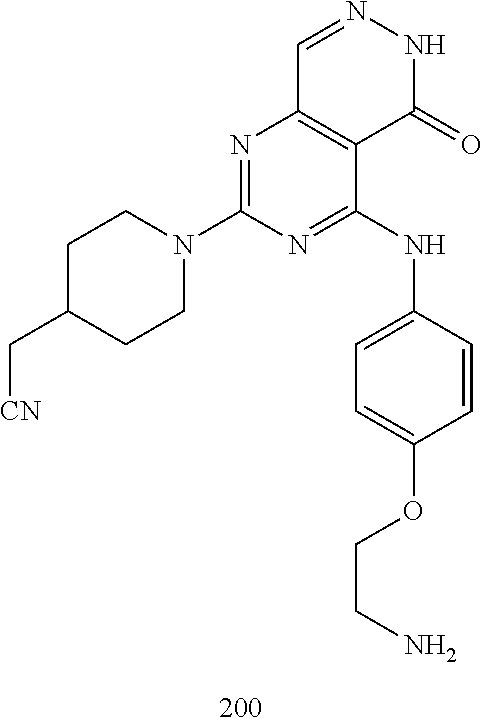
C1=NNC(=O)C2=C1N=C(N1CCC(C[CN])CC1)N=C2NC1=CC=C(OCCN)C=C1
